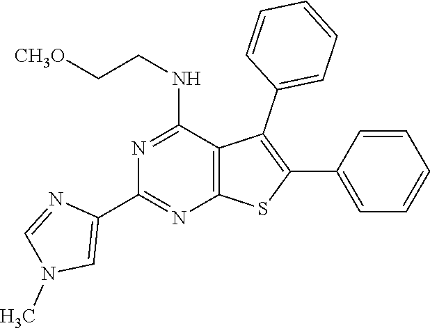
C12=C(C(NCC[CH3O])=NC(C3=CN(C)C=N3)=N1)C(C1=CC=CC=C1)=C(C1=CC=CC=C1)S2
